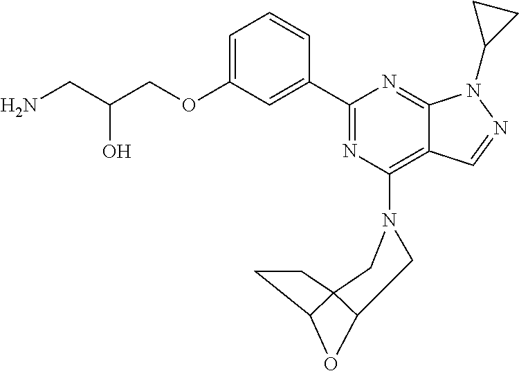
C1=C(OCC(CN)O)C=C(C2=NC(N3CC45CCC4OC5C3)=C3C(=N2)N(C2CC2)N=C3)C=C1
